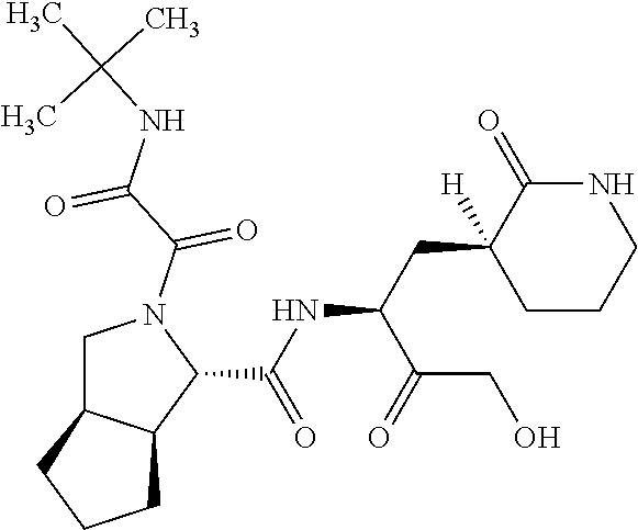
C1C2C(C(C(=O)NC(C(CO)=O)CC3([H])CCCNC3=O)N1C(C(NC(C)(C)C)=O)=O)CCC2
